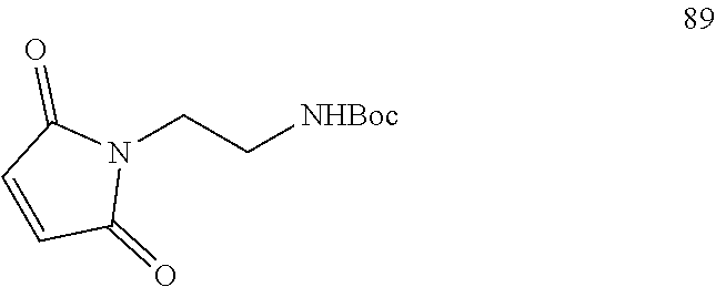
N1(CC[NHBoc])C(=O)C=CC1=O
